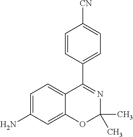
C1=CC(C2=NC(C)(C)OC3=CC(N)=CC=C23)=CC=C1[CN]
